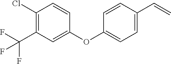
C1(Cl)=C(C(F)(F)F)C=C(OC2=CC=C(C=C)C=C2)C=C1
